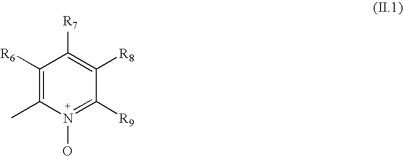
C1([R6])=C(C)N(O)=C([R9])C([R8])=C1[R7]
